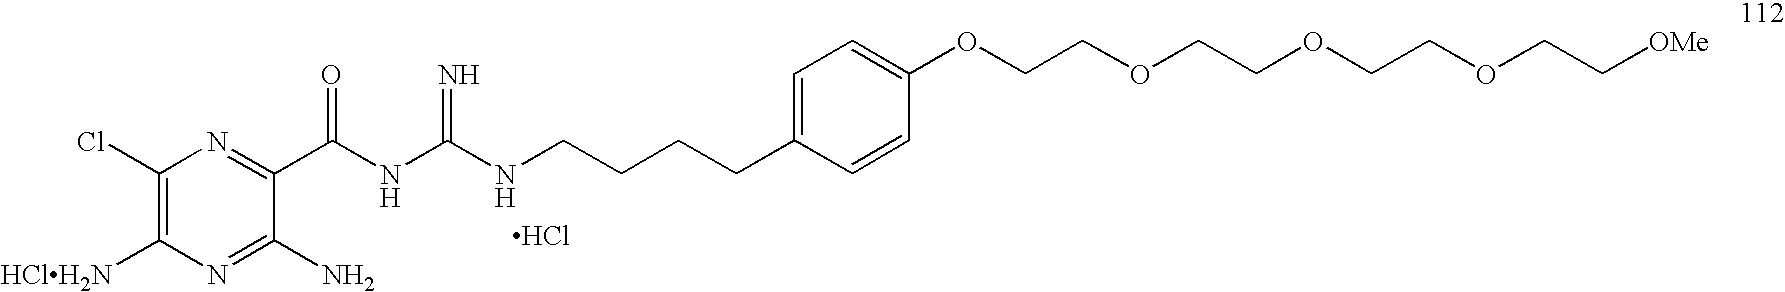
C1(Cl)=C([HClH2N])N=C(N)C(C(NC(NCCCCC2=CC=C(OCCOCCOCCOCC[OMe])C=C2)=N)=O)=N1.Cl
